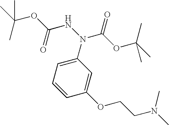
C1(N(C(OC(C)(C)C)=O)NC(OC(C)(C)C)=O)=CC=CC(OCCN(C)C)=C1
